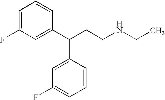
C1=C(F)C=C(C(C2=CC(F)=CC=C2)CCNCC)C=C1
